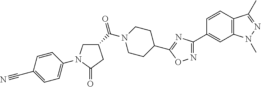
C1CC(C2=NC(C3=CC4=C(C=C3)C(C)=NN4C)=NO2)CCN1C(=O)C1CN(C2=CC=C(C#N)C=C2)C(=O)C1
